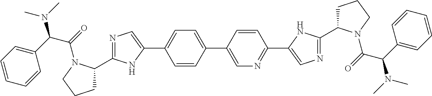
C1=CC(C2=CN=C(C3=CN=C(C4CCCN4C(C(N(C)C)C4=CC=CC=C4)=O)N3)C=C2)=CC=C1C1=CN=C(C2CCCN2C(C(N(C)C)C2=CC=CC=C2)=O)N1
